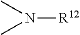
N([R12])(C)C
